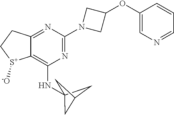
C12=NC(N3CC(OC4=CN=CC=C4)C3)=NC(NC34CC(C3)C4)=C1[S+]([-O])CC2
